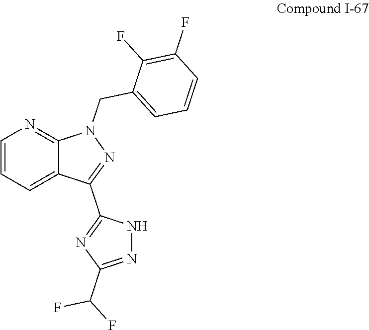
C1(CN2N=C(C3=NC(C(F)F)=NN3)C3=CC=CN=C23)=CC=CC(F)=C1F
